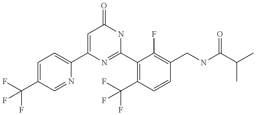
C1(C2=CC=C(C(F)(F)F)C=N2)=CC(=O)NC(C2=C(C(F)(F)F)C=CC(CNC(C(C)C)=O)=C2F)=N1
